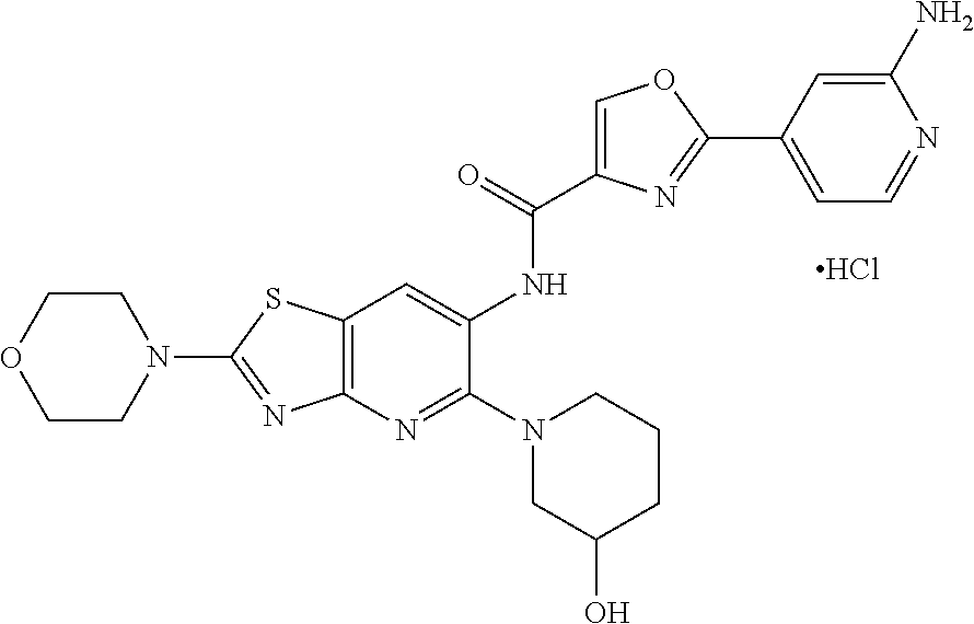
C12=C(N=C(N3CC(O)CCC3)C(NC(C3=COC(C4=CC=NC(N)=C4)=N3)=O)=C1)N=C(N1CCOCC1)S2.Cl
